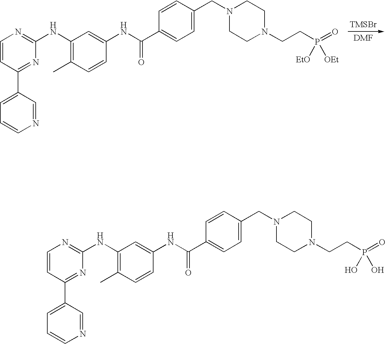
C1=CC(C2=CC=CN=C2)=NC(NC2=C(C)C=CC(NC(C3=CC=C(CN4CCN(CCP(=O)([EtO])[OEt])CC4)C=C3)=O)=C2)=N1.[TMSBr].C1=CC(C2=CC=CN=C2)=NC(NC2=C(C)C=CC(NC(C3=CC=C(CN4CCN(CCP(=O)(O)O)CC4)C=C3)=O)=C2)=N1
